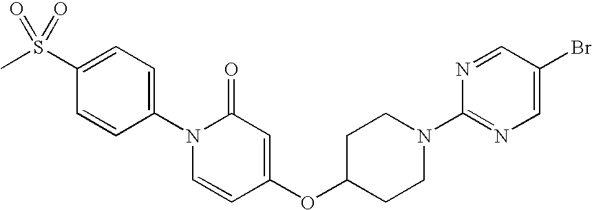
C1=C(S(C)(=O)=O)C=CC(N2C=CC(OC3CCN(C4=NC=C(Br)C=N4)CC3)=CC2=O)=C1
